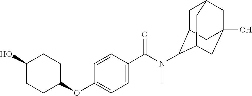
C1=C(C(=O)N(C)C2C3CC4CC(O)(CC2C4)C3)C=CC(OC2CCC(O)CC2)=C1
